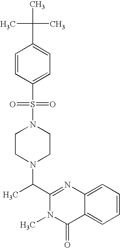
N1(S(C2=CC=C(C(C)(C)C)C=C2)(=O)=O)CCN(C(C2=NC3=CC=CC=C3C(=O)N2C)C)CC1
